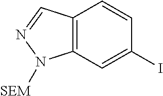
C12=C(C=C(I)C=C1)N([SEM])N=C2
